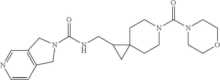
O=C(N1CCOCC1)N1CCC2(CC1)C(CNC(=O)N1CC3=C(C=NC=C3)C1)C2
